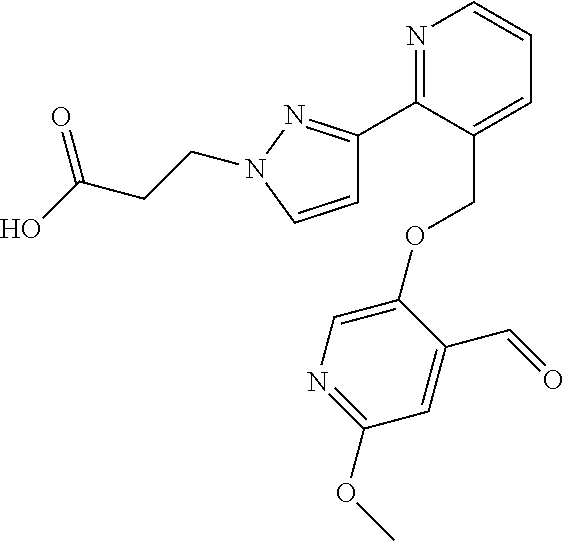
N1=C(C2=NN(CCC(O)=O)C=C2)C(COC2=CN=C(OC)C=C2C=O)=CC=C1
